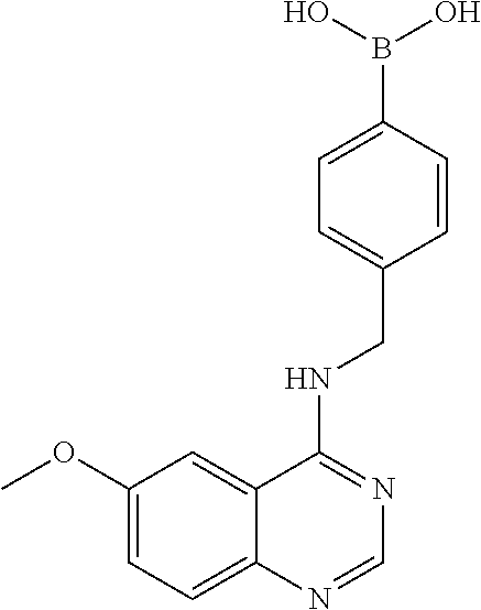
C1(OC)=CC=C2C(=C1)C(NCC1=CC=C(B(O)O)C=C1)=NC=N2
